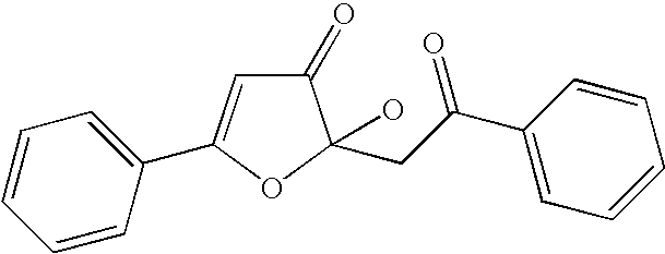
C1=CC=CC(C2=CC(=O)C(CC(C3=CC=CC=C3)=O)(O)O2)=C1
